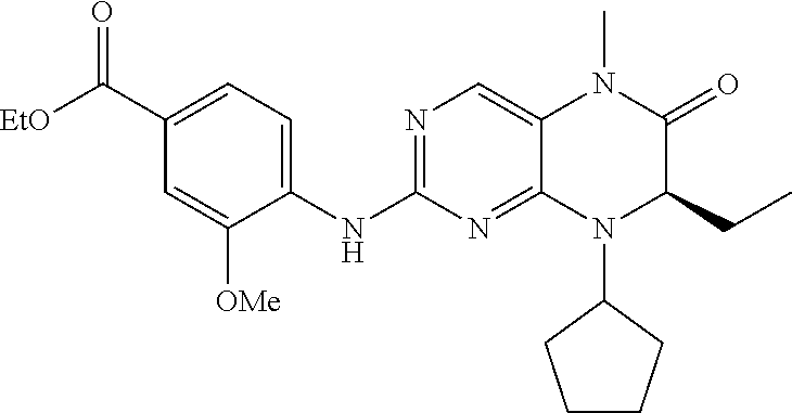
N1=C(NC2=CC=C(C([EtO])=O)C=C2[OMe])N=C2C(=C1)N(C)C(=O)C(CC)N2C1CCCC1
